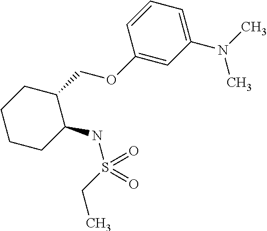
C1CC(NS(=O)(CC)=O)C(COC2=CC(N(C)C)=CC=C2)CC1
